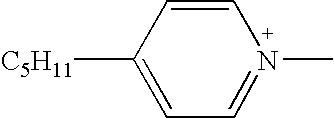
C1=CC([C5H11])=CC=N1C
